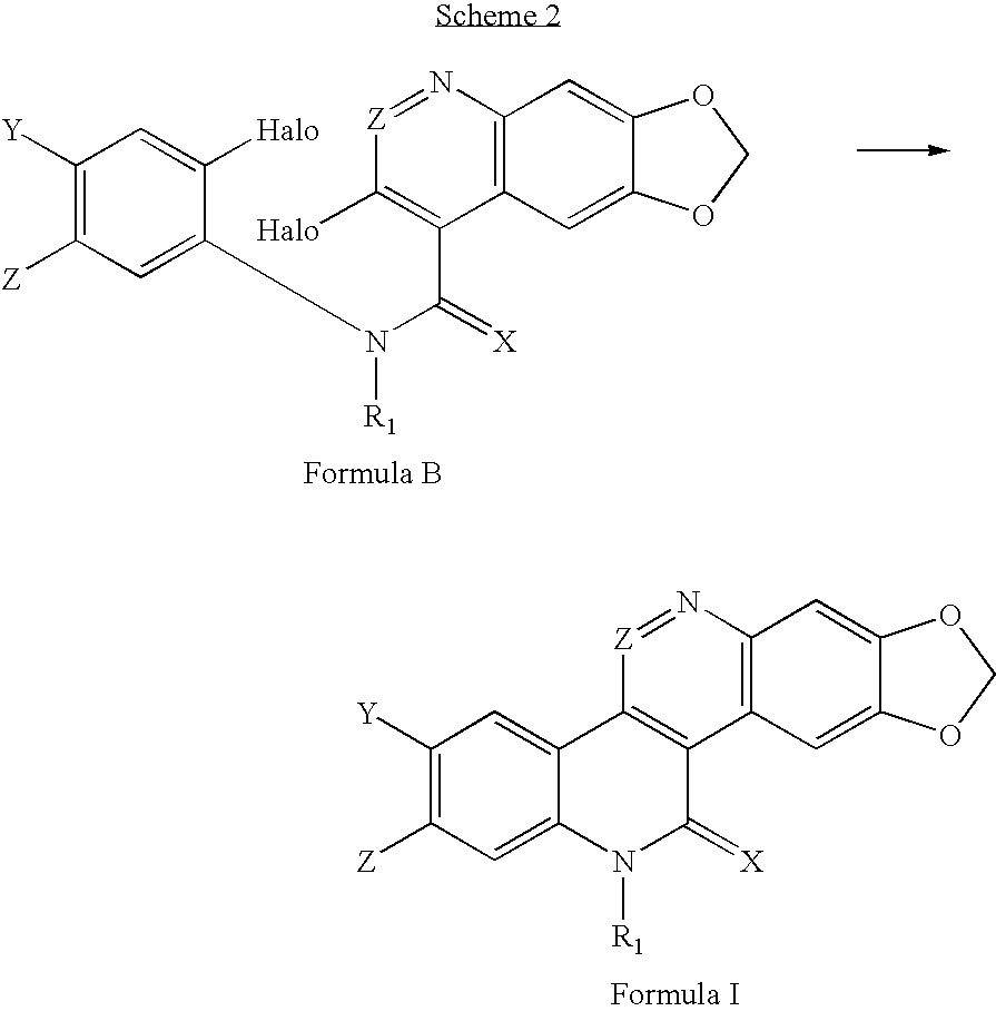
C1([Y])=C([Z])C=C2C(=C1)C1=C(C(=[X])N2[R1])C2=C(N=[Z]1)C=C1C(=C2)OCO1.[Z]1=NC2=C(C(C(=[X])N(C3=CC([Z])=C([Y])C=C3[Halo])[R1])=C1[Halo])C=C1C(=C2)OCO1
